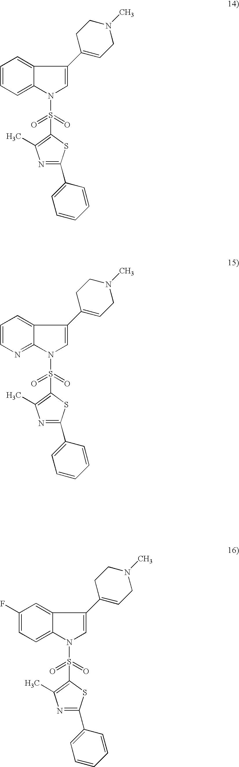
C1=CC=C2C(=C1)C(C1=CCN(C)CC1)=CN2S(=O)(=O)C1=C(C)N=C(C2=CC=CC=C2)S1.C1=CN=C2C(=C1)C(C1=CCN(C)CC1)=CN2S(=O)(=O)C1=C(C)N=C(C2=CC=CC=C2)S1.C1(F)=CC=C2C(=C1)C(C1=CCN(C)CC1)=CN2S(=O)(=O)C1=C(C)N=C(C2=CC=CC=C2)S1
